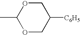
CC1OCC([C6H5])CO1
